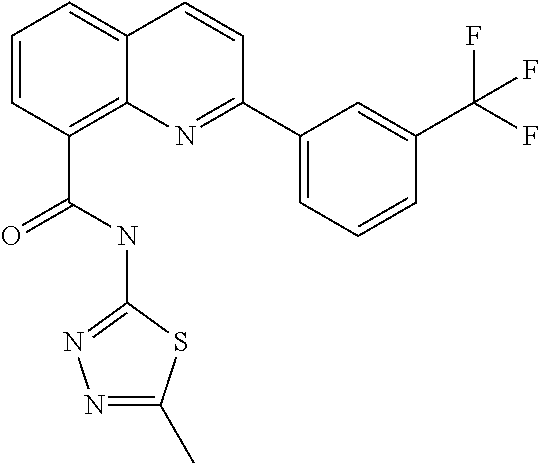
C1=CC(C(=O)NC2=NN=C(C)S2)=C2C(=C1)C=CC(C1=CC=CC(C(F)(F)F)=C1)=N2
